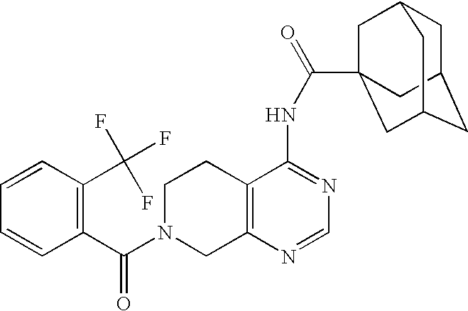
C1N(C(=O)C2=C(C(F)(F)F)C=CC=C2)CC2=C(C1)C(NC(=O)C13CC4CC(CC(C1)C4)C3)=NC=N2
